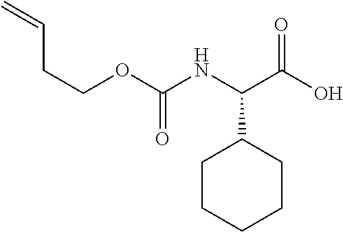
C=CCCOC(NC(C(O)=O)C1CCCCC1)=O
